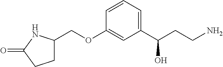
C1C(COC2=CC(C(CCN)O)=CC=C2)NC(=O)C1
